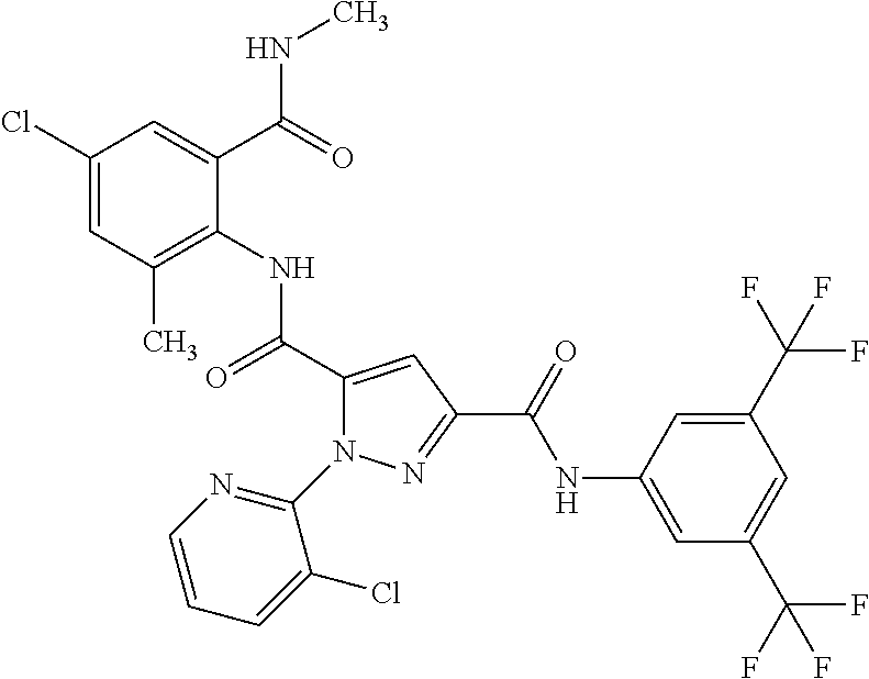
C1(Cl)=CC(C)=C(NC(C2=CC(C(=O)NC3=CC(C(F)(F)F)=CC(C(F)(F)F)=C3)=NN2C2=NC=CC=C2Cl)=O)C(C(=O)NC)=C1
